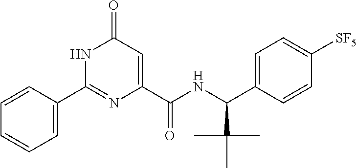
C1(C2=NC(C(NC(C3=CC=C([SF5])C=C3)C(C)(C)C)=O)=CC(=O)N2)=CC=CC=C1
